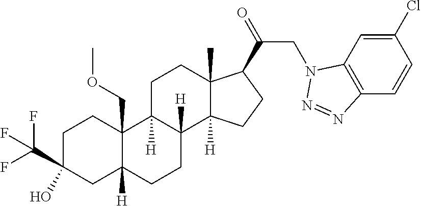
C1C(C(F)(F)F)(O)CC2([H])C(COC)(C1)C1([H])C([H])(CC2)C2([H])C(C)(CC1)C(C(=O)CN1C3=C(C=CC(Cl)=C3)N=N1)CC2
